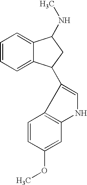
C1=CC=C2C(=C1)C(NC)CC2C1=CNC2=C1C=CC(OC)=C2
